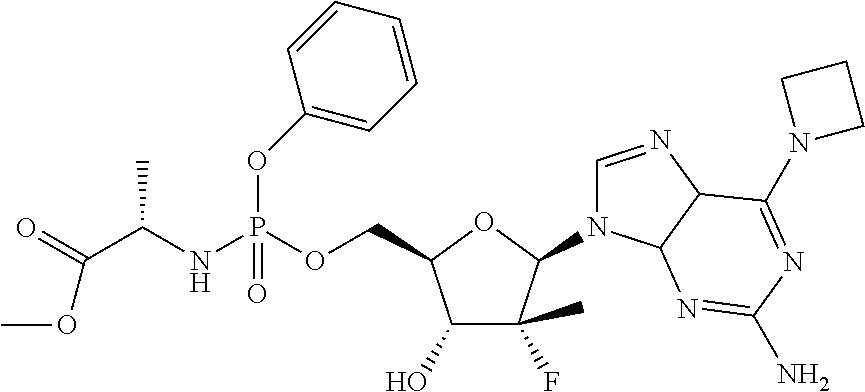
C1(O)C(F)(C)C(N2C=NC3C2N=C(N)N=C3N2CCC2)OC1COP(NC(C(=O)OC)C)(OC1=CC=CC=C1)=O
